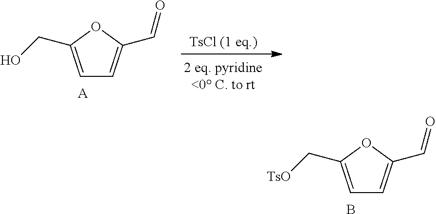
C1=C(C[TsO])OC(C=O)=C1.B.C1=C(CO)OC(C=O)=C1.[A]
